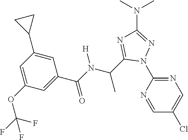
C1=NC(N2N=C(N(C)C)N=C2C(C)N([H])C(=O)C2=CC(OC(F)(F)F)=CC(C3CC3)=C2)=NC=C1Cl
